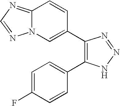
C12=NC=NN1C=C(C1=C(C3=CC=C(F)C=C3)NN=N1)C=C2
